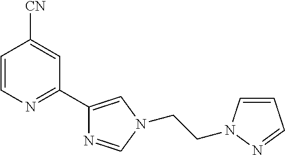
C1=CN=C(C2=CN(CCN3C=CC=N3)C=N2)C=C1[CN]
